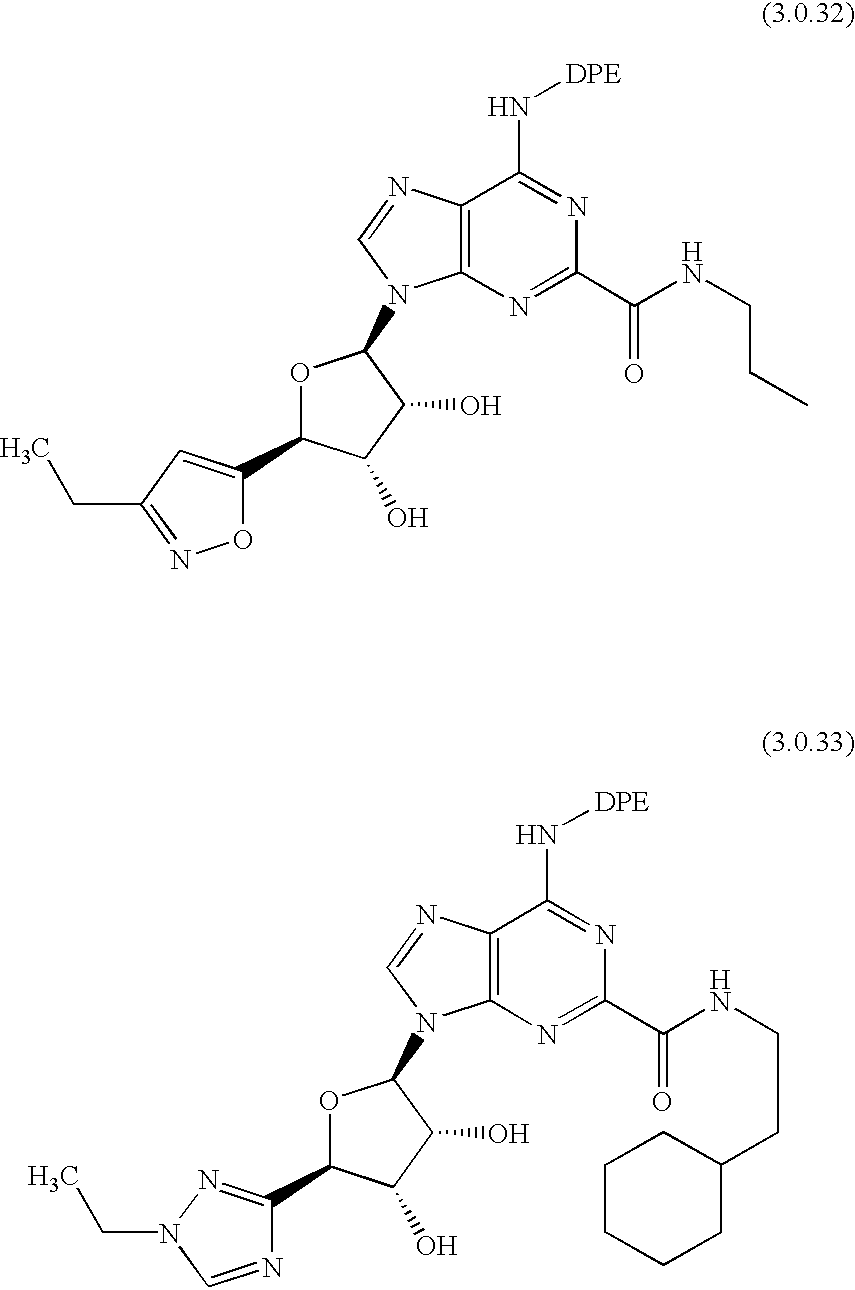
C12=C(N=C(C(NCCC)=O)N=C1N[DPE])N(C1OC(C3=CC(CC)=NO3)C(O)C1O)C=N2.C12=C(N=C(C(NCCC3CCCCC3)=O)N=C1N[DPE])N(C1OC(C3=NN(CC)C=N3)C(O)C1O)C=N2
